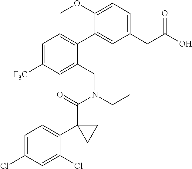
C1=C(Cl)C=C(Cl)C(C2(C(=O)N(CC)CC3=CC([F3C])=CC=C3C3=CC(CC(O)=O)=CC=C3OC)CC2)=C1
